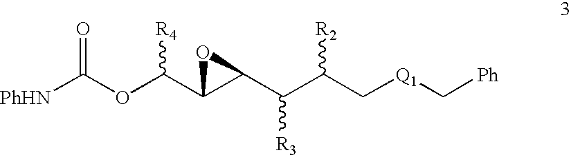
[PhHN]C(OC(C1C(C(C(C[Q1]C[Ph])[R2])[R3])O1)[R4])=O
